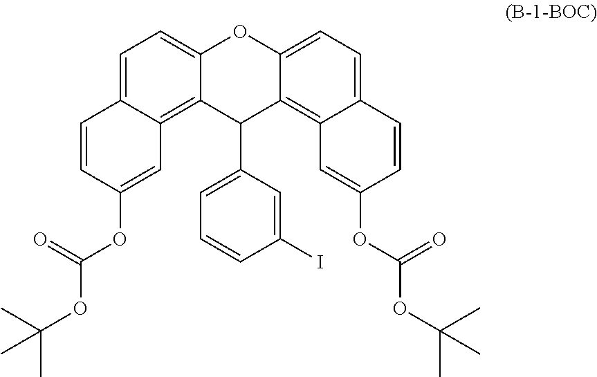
C1=C2C(=C3C(=C1)OC1=CC=C4C(=C1C3C1=CC=CC(I)=C1)C=C(OC(OC(C)(C)C)=O)C=C4)C=C(OC(OC(C)(C)C)=O)C=C2
